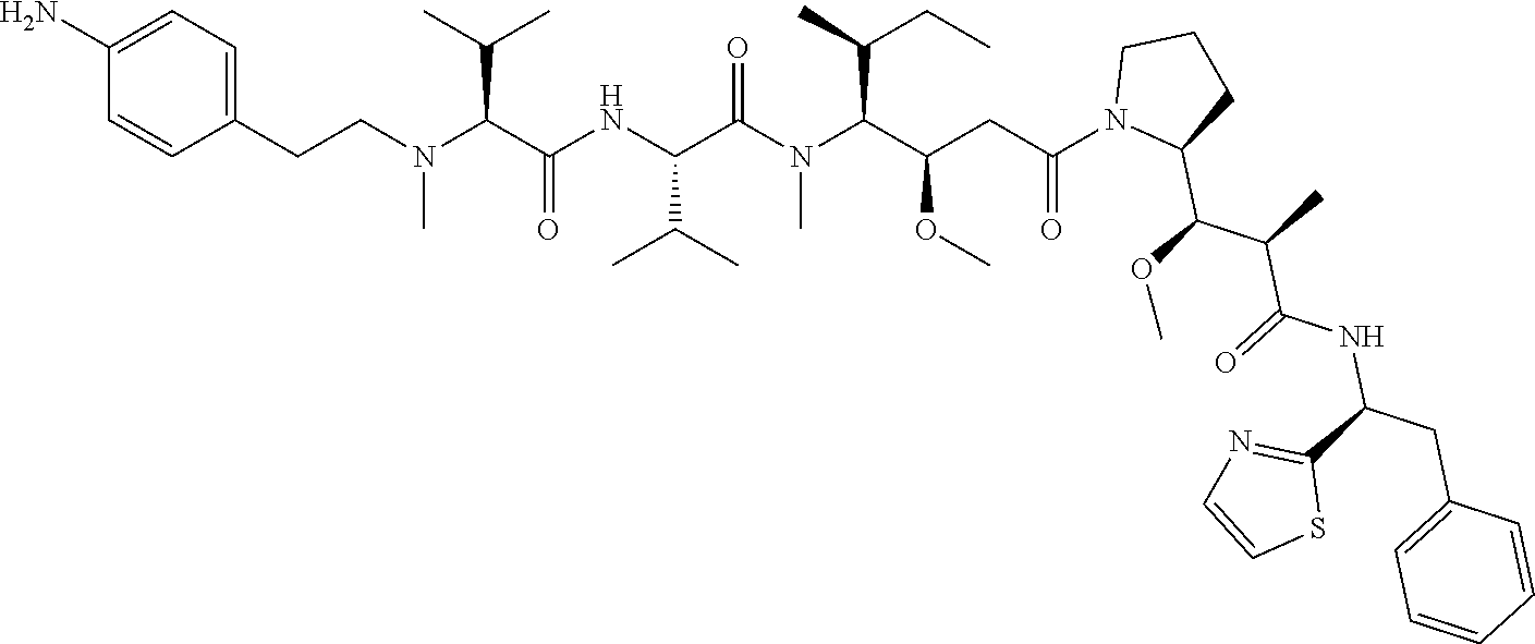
C(CN(C(C(NC(C(N(C(C(CC(N1C(C(OC)C(C)C(=O)NC(CC2=CC=CC=C2)C2=NC=CS2)CCC1)=O)OC)C(C)CC)C)=O)C(C)C)=O)C(C)C)C)C1=CC=C(N)C=C1
